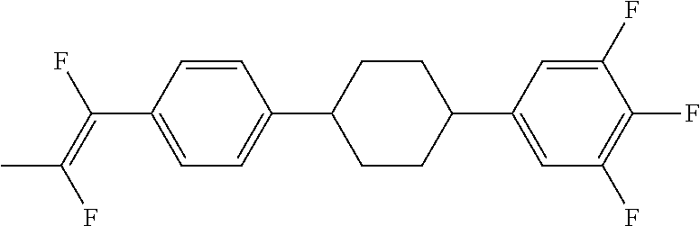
C1=CC(C(=C(F)C)F)=CC=C1C1CCC(C2=CC(F)=C(F)C(F)=C2)CC1
